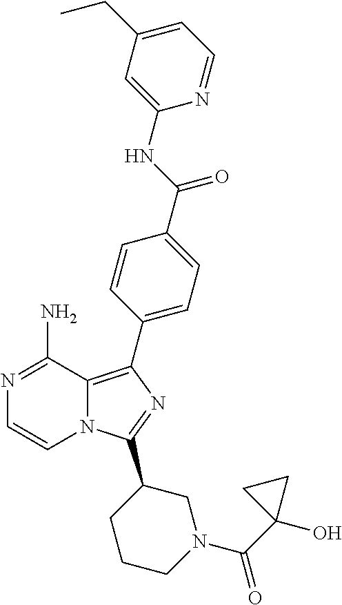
N12C(=C(C3=CC=C(C(=O)NC4=CC(CC)=CC=N4)C=C3)N=C1C1CCCN(C(C3(O)CC3)=O)C1)C(N)=NC=C2
